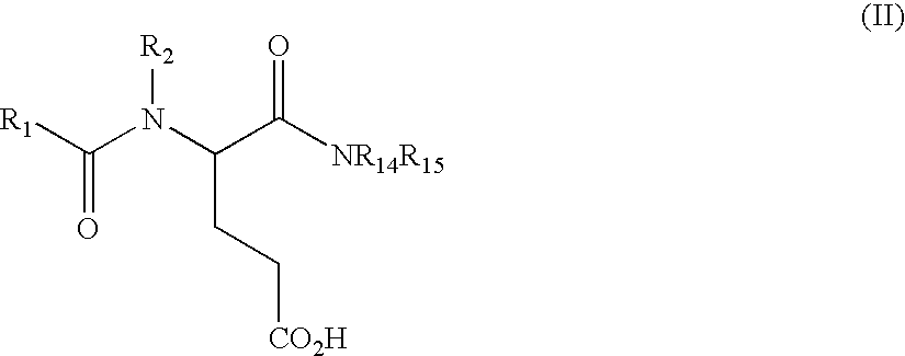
C(=O)(N(C(CC[CO2H])C([NR14R15])=O)[R2])[R1]
